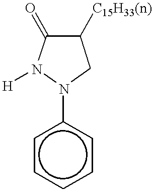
C1([C15H33(n)])C(=O)N([H])N(c2ccccc2)C1
